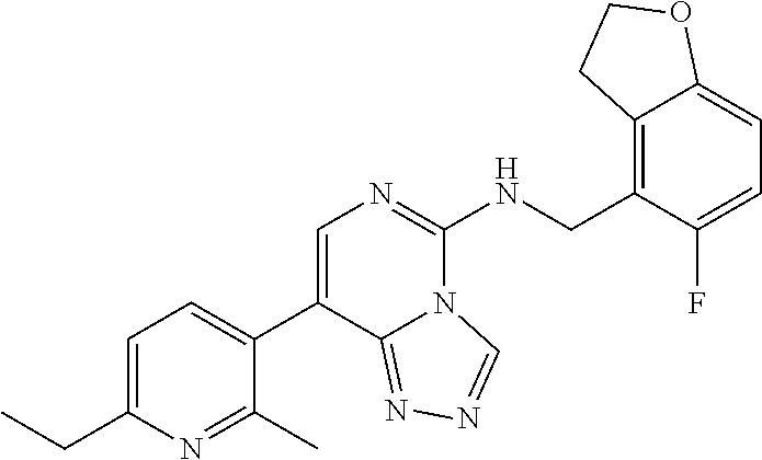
C1(C2=CN=C(NCC3=C4C(=CC=C3F)OCC4)N3C2=NN=C3)=CC=C(CC)N=C1C
